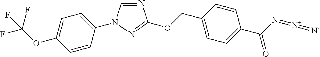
N1=CN(C2=CC=C(OC(F)(F)F)C=C2)N=C1OCC1=CC=C(C(N=[N+]=[N-])=O)C=C1
